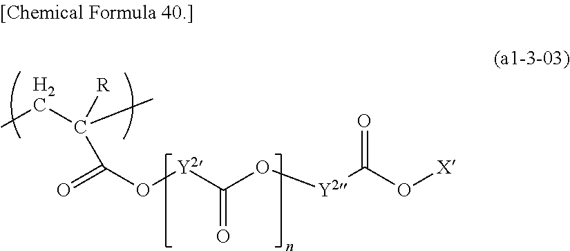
O([X])C([Y2]OC([Y2]OC(=O)C(C)(CC)[R])=O)=O
